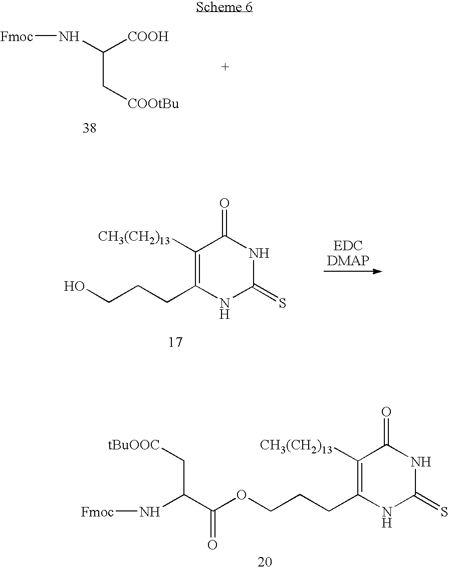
[Fmoc]NC([COOH])C[COOtBu].C1([CH3(CH2)13])=C(CCCO)NC(=S)NC1=O.C1([CH3(CH2)13])=C(CCCOC(C(N[Fmoc])C[tBuOOC])=O)NC(=S)NC1=O
